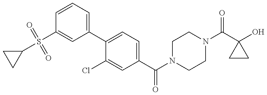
C1=CC=C(C2=CC=C(C(=O)N3CCN(C(=O)C4(O)CC4)CC3)C=C2Cl)C=C1S(C1CC1)(=O)=O
